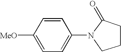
C1([MeO])=CC=C(N2CCCC2=O)C=C1
